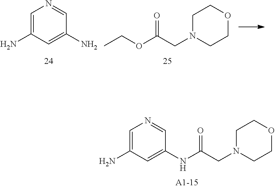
CCOC(=O)CN1CCOCC1.C1=C(N)C=C(N)C=N1.C1=C(NC(=O)CN2CCOCC2)C=NC=C1N
